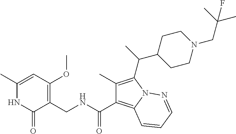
C1(C)=CC(OC)=C(CNC(C2=C3N(C(C(C)C4CCN(CC(F)(C)C)CC4)=C2C)N=CC=C3)=O)C(=O)N1
